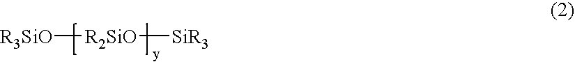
[R3SiO][R2SiO][SiR3]
